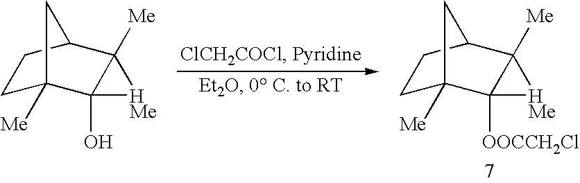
C1C2([Me])C3([OOCCH2Cl])C([Me])(C(C1)C2)[HMe]3.C1C2([Me])C3(O)C([Me])(C(C1)C2)[HMe]3
